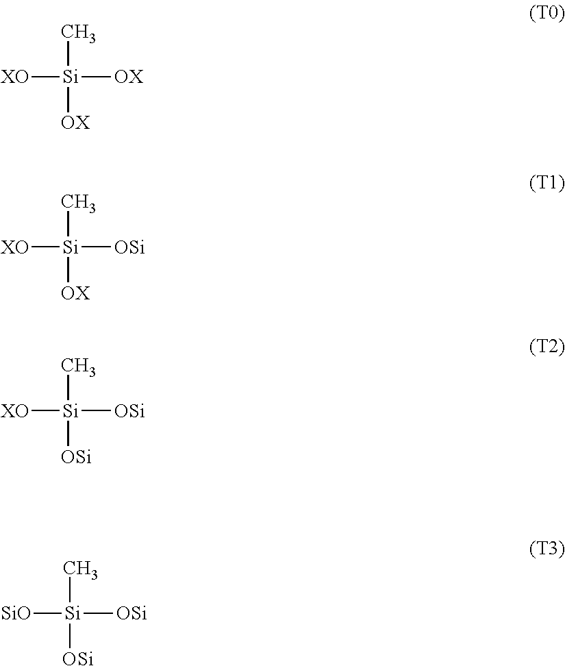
[XO][Si]([OX])([OX])C.[XO][Si]([OSi])([OX])C.[XO][Si]([OSi])([OSi])C.[SiO][Si]([OSi])([OSi])C
